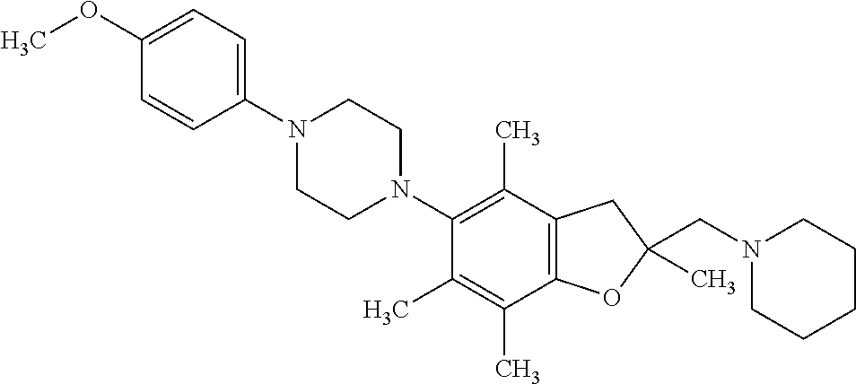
C1(OC)=CC=C(N2CCN(C3=C(C)C4=C(C(C)=C3C)OC(CN3CCCCC3)(C)C4)CC2)C=C1
